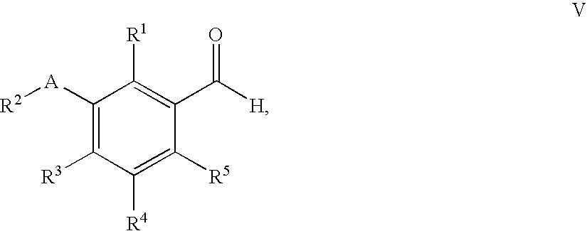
C1([A][R2])=C([R3])C([R4])=C([R5])C(C([H])=O)=C1[R1]
